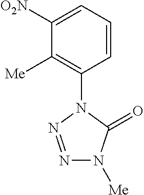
C1([O2N])=CC=CC(N2N=NN([Me])C2=O)=C1[Me]
